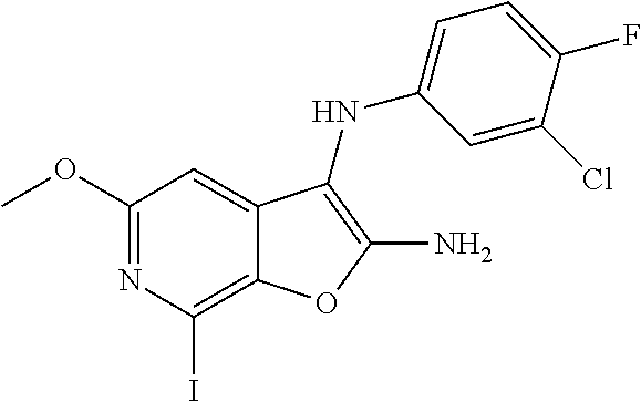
C12=C(I)N=C(OC)C=C1C(NC1=CC=C(F)C(Cl)=C1)=C(N)O2
